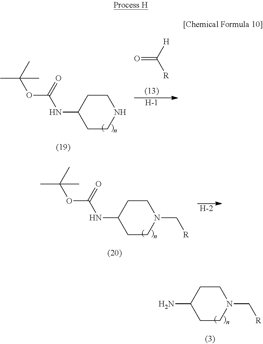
O(C(=O)NC1CCNCC1)C(C)(C)C.O=C([H])[R].[H].NC1CCN(C[R])CC1.O(C(=O)NC1CCN(C[R])CC1)C(C)(C)C.[H]
